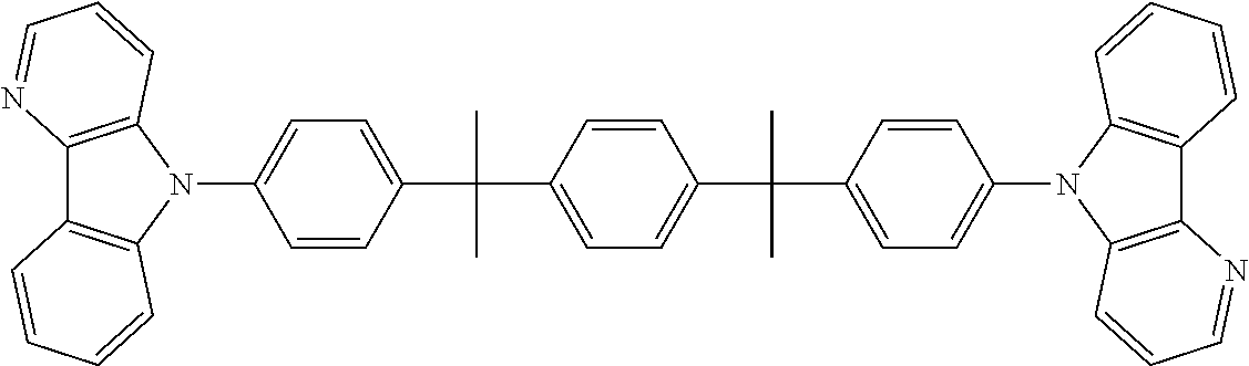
C12=C(N(C3=CC=C(C(C)(C)C4=CC=C(C(C)(C)C5=CC=C(N6C7=C(C8=C6C=CC=C8)N=CC=C7)C=C5)C=C4)C=C3)C3=C1C=CC=C3)C=CC=N2
